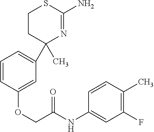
C1=CC(OCC(NC2=CC(F)=C(C)C=C2)=O)=CC(C2(C)N=C(N)SCC2)=C1
